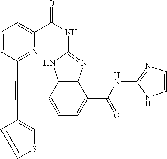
C12=C(C=CC=C1C(NC1=NC=CN1)=O)NC(NC(C1=CC=CC(C#CC3=CSC=C3)=N1)=O)=N2
